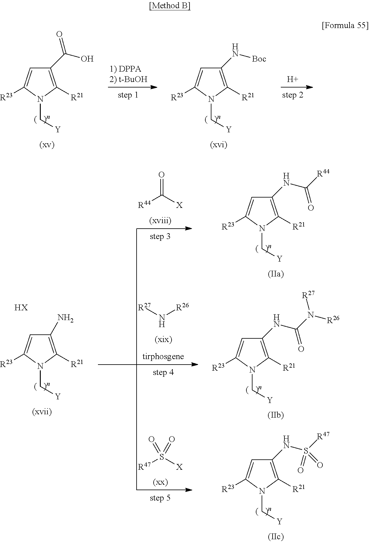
C1(C(O)=O)=C([R21])N(C[Y])C([R23])=C1.C1(N[Boc])=C([R21])N(C[Y])C([R23])=C1.[H].C1(NC(N([R26])[R27])=O)=C([R21])N(C[Y])C([R23])=C1.C1(NC([R44])=O)=C([R21])N(C[Y])C([R23])=C1.C1(NS([R47])(=O)=O)=C([R21])N(C[Y])C([R23])=C1.[R44]C([X])=O.[R27]N[R26].[R47]S([X])(=O)=O.C1(N)=C([R21])N(C[Y])C([R23])=C1.[HX]
